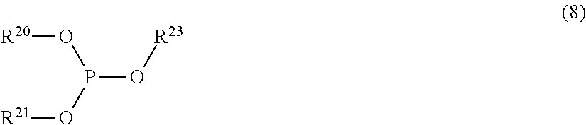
O(P(O[R21])O[R23])[R20]
